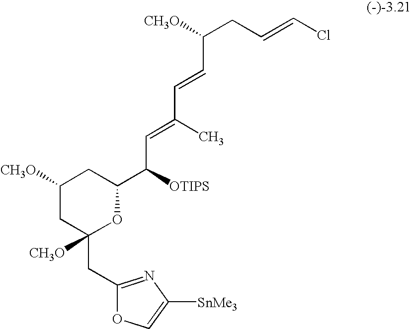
C1(CC2([CH3O])CC([CH3O])CC(C([OTIPS])C=C(C=CC(CC=CCl)[CH3O])C)O2)=NC([SnMe3])=CO1
